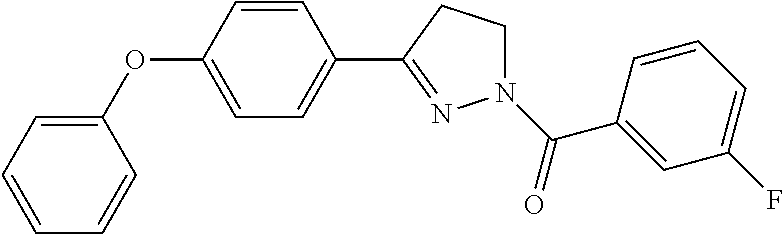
C1=CC(OC2=CC=CC=C2)=CC=C1C1=NN(C(=O)C2=CC(F)=CC=C2)CC1
